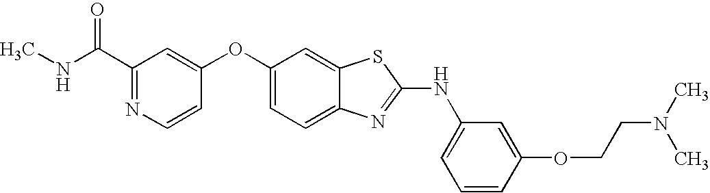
C1(C(NC)=O)=NC=CC(OC2=CC=C3C(=C2)SC(NC2=CC=CC(OCCN(C)C)=C2)=N3)=C1
